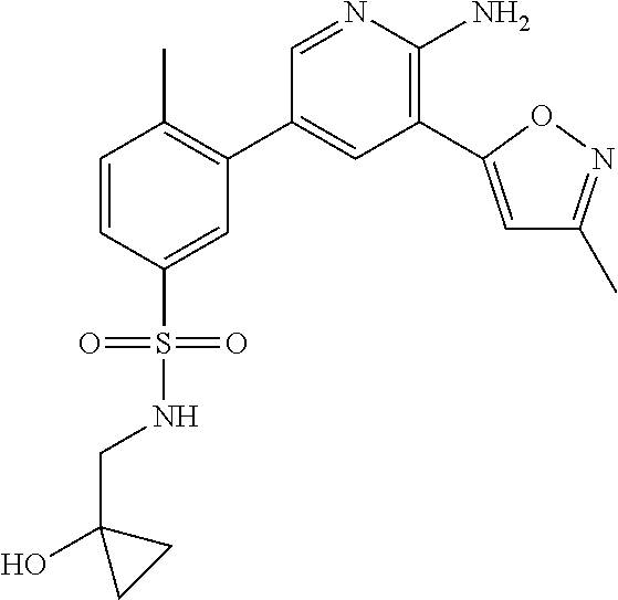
C1=CC(S(=O)(NCC2(O)CC2)=O)=CC(C2=CC(C3=CC(C)=NO3)=C(N)N=C2)=C1C
